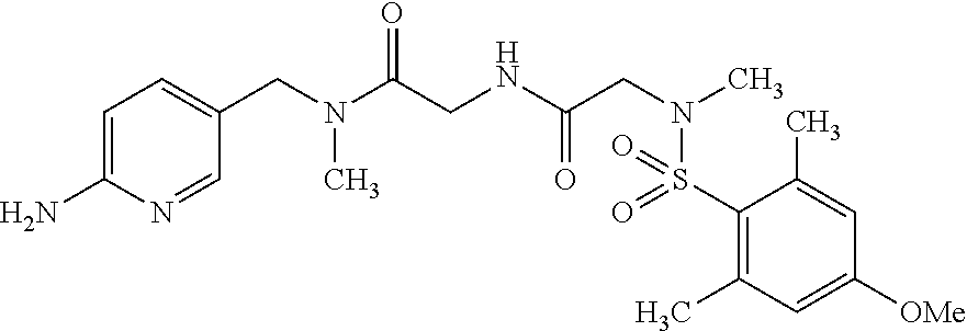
NC1=CC=C(CN(C(CNC(CN(C)S(C2=C(C)C=C([OMe])C=C2C)(=O)=O)=O)=O)C)C=N1
